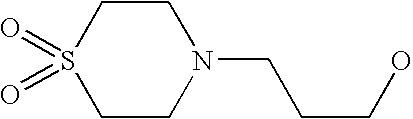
C1CS(=O)(=O)CCN1CCCO
